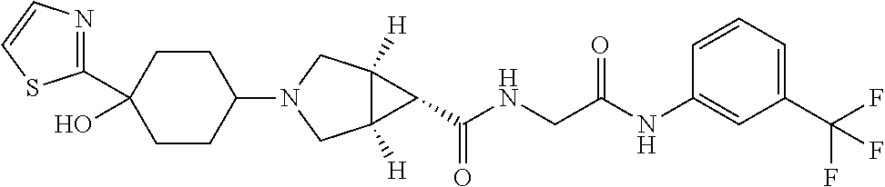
OC1(C2=NC=CS2)CCC(N2CC3([H])C([H])(C2)C3C(NCC(=O)NC2=CC(C(F)(F)F)=CC=C2)=O)CC1
